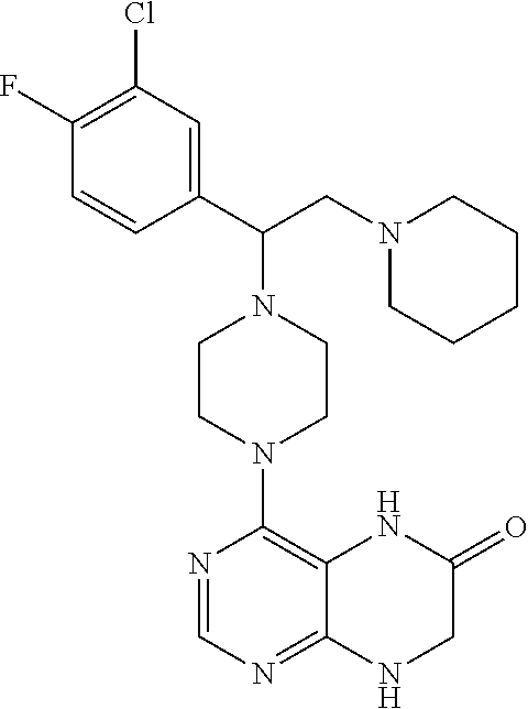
C1(C(CN2CCCCC2)N2CCN(C3=C4C(=NC=N3)NCC(=O)N4)CC2)=CC(Cl)=C(F)C=C1
